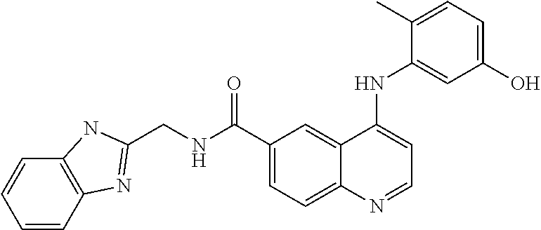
C1(C(=O)NCC2=NC3=C(C=CC=C3)N2)=CC=C2C(=C1)C(NC1=CC(O)=CC=C1C)=CC=N2
